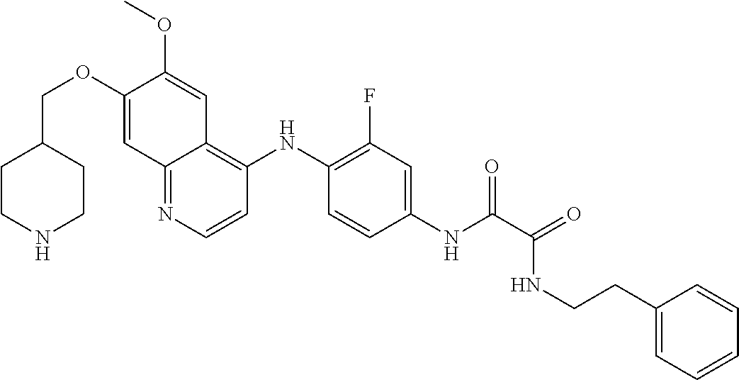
C1(OCC2CCNCC2)=CC2=NC=CC(NC3=C(F)C=C(NC(C(=O)NCCC4=CC=CC=C4)=O)C=C3)=C2C=C1OC
